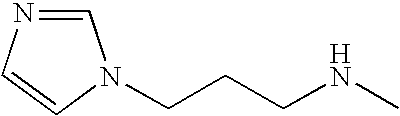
C1=NC=CN1CCCNC
